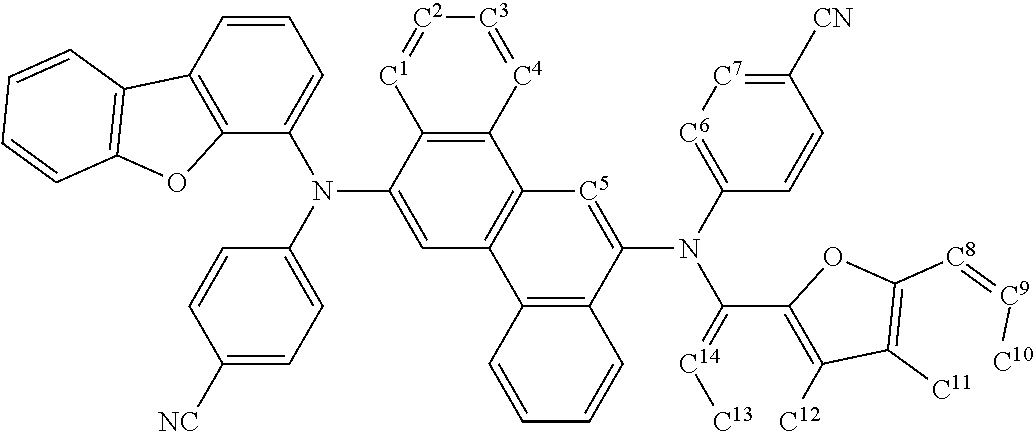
C1=CC2=C(C(N(C3=CC=C([NC])C=C3)C3=CC4=C(C5=C3[C1]=[C2][C3]=[C4]5)[C5]=C(N(C3=[C6][C7]=C([CN])C=C3)C(=[C14][C13])C3=C([C12])C([C11])=C([C8]=[C9][C10])O3)C3=C4C=CC=C3)=C1)OC1=C2C=CC=C1
